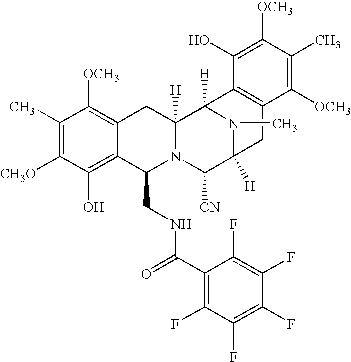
C1(C)=C([CH3O])C(O)=C2C(=C1[OCH3])CC1([H])N(C2CNC(C2=C(F)C(F)=C(F)C(F)=C2F)=O)C([CN])C2([H])N(C)C1([H])C1=C(C2)C([OCH3])=C(C)C([OCH3])=C1O
